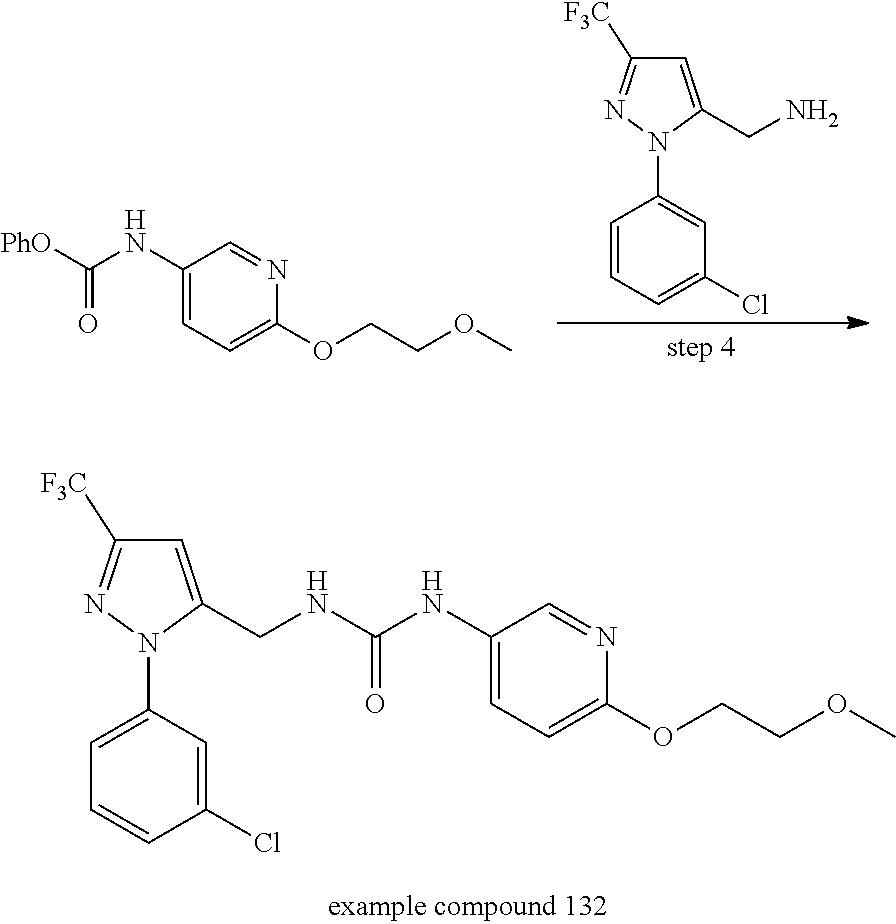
C1(NC([PhO])=O)=CC=C(OCCOC)N=C1.C1(Cl)=CC=CC(N2C(CN)=CC([F3C])=N2)=C1.C1(Cl)=CC(N2C(CNC(NC3=CC=C(OCCOC)N=C3)=O)=CC([F3C])=N2)=CC=C1
